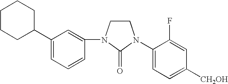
C1(N2CCN(C3=CC(C4CCCCC4)=CC=C3)C2=O)=CC=C([CH2OH])C=C1F
